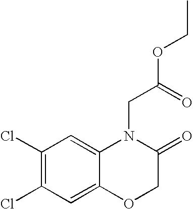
C1(Cl)=C(Cl)C=C2C(=C1)N(CC(=O)OCC)C(=O)CO2
